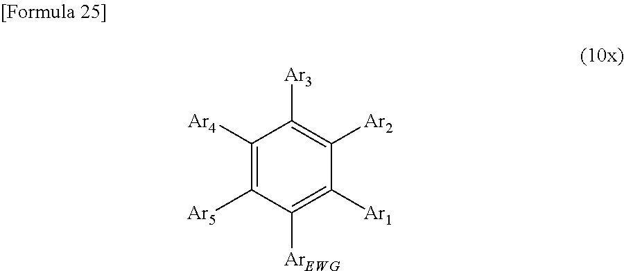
C1([Ar4])=C([Ar5])C([ArEWG])=C([Ar1])C([Ar2])=C1[Ar3]
